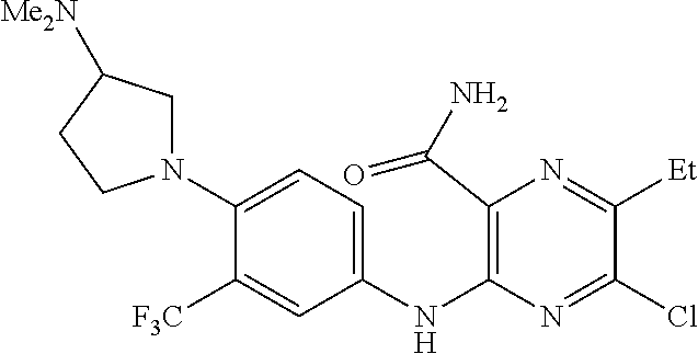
C1(NC2=C(C(N)=O)N=C([Et])C(Cl)=N2)=CC=C(N2CC([Me2N])CC2)C([F3C])=C1
